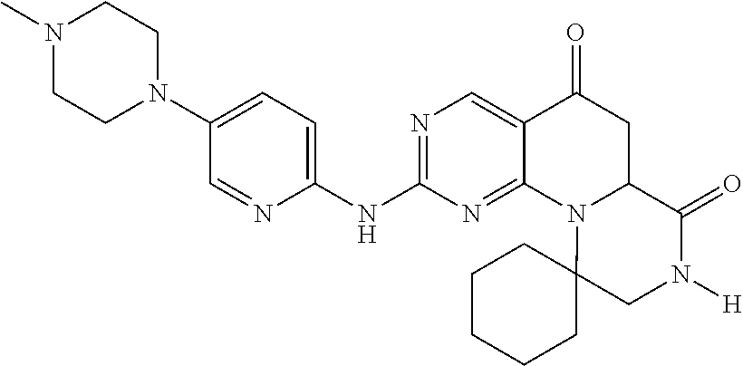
C1(NC2=NC=C3C(=N2)N2C(CC3=O)C(=O)N([H])CC23CCCCC3)=CC=C(N2CCN(C)CC2)C=N1
